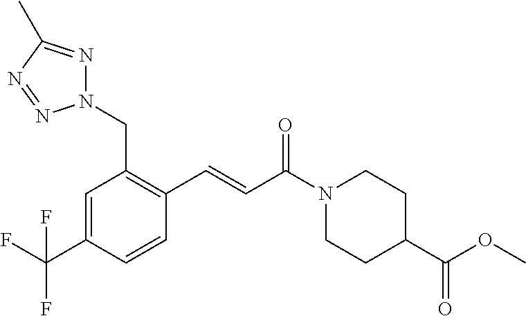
N1(CC2=C(C=CC(N3CCC(C(OC)=O)CC3)=O)C=CC(C(F)(F)F)=C2)N=C(C)N=N1
